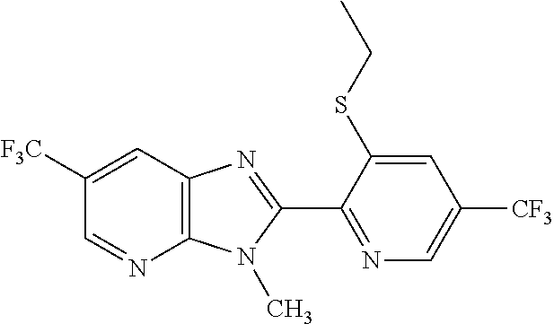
C1([F3C])=CC2=C(N=C1)N(C)C(C1=NC=C([CF3])C=C1SCC)=N2
